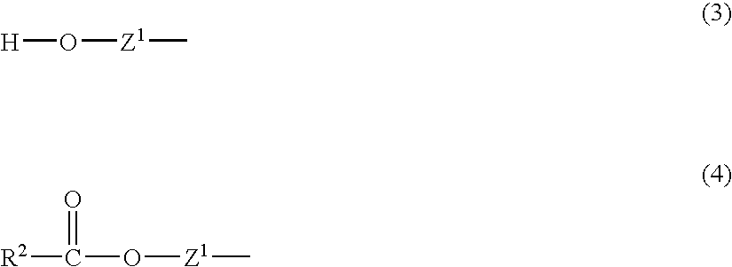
[R2]C(O[Z1]C)=O.[H]O[Z1]C
